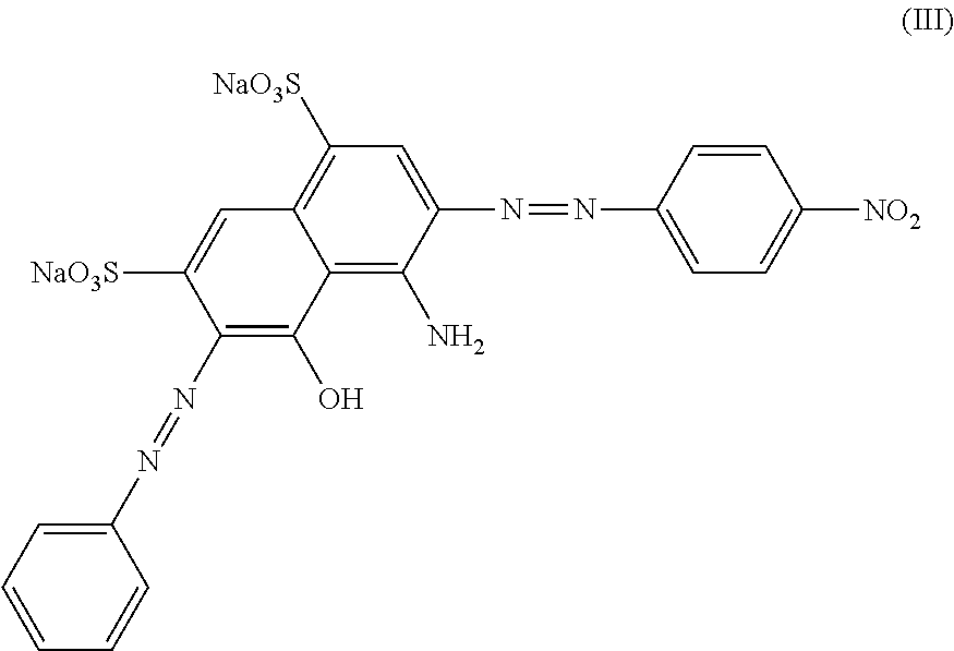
C12=C(N)C(N=NC3=CC=C([NO2])C=C3)=CC([NaO3S])=C1C=C([NaO3S])C(N=NC1=CC=CC=C1)=C2O
